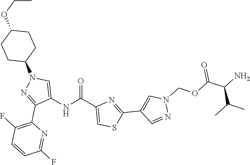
O=C(C1=CSC(C2=CN(COC(=O)C(N)C(C)C)N=C2)=N1)NC1=CN(C2CCC(OCC)CC2)N=C1C1=C(F)C=CC(F)=N1
